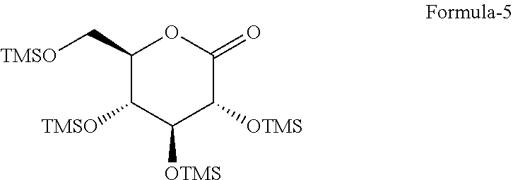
O=C1OC(C[TMSO])C([TMSO])C([OTMS])C1[OTMS]
